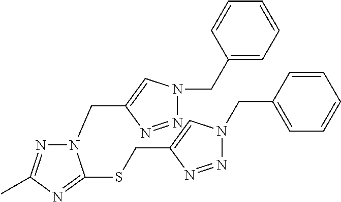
N1(CC2=CN(CC3=CC=CC=C3)N=N2)N=C(C)N=C1SCC1=CN(CC2=CC=CC=C2)N=N1
